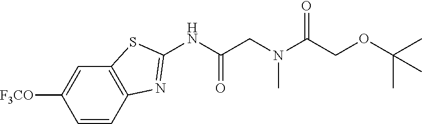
C1=CC2=C(C=C1[F3CO])SC(NC(CN(C(COC(C)(C)C)=O)C)=O)=N2
